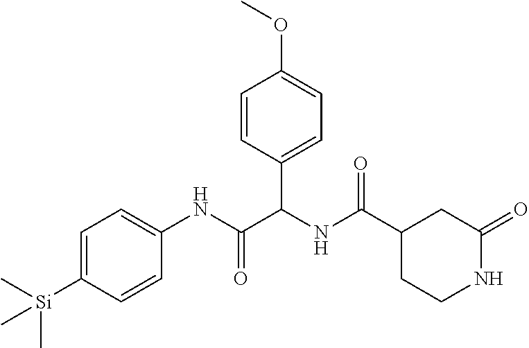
C1=C([Si](C)(C)C)C=CC(NC(C(NC(=O)C2CCNC(=O)C2)C2=CC=C(OC)C=C2)=O)=C1
